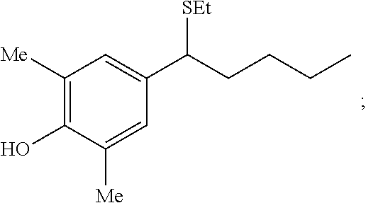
C1([Me])=C(O)C([Me])=CC(C(CCCC)[SEt])=C1
